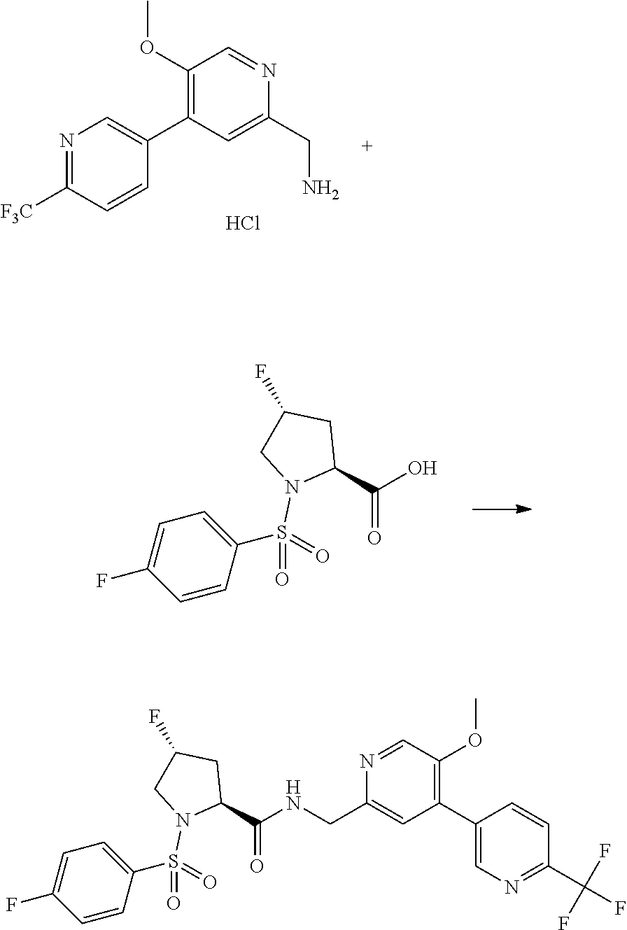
C1(C2=C(OC)C=NC(CNC(C3CC(F)CN3S(=O)(=O)C3=CC=C(F)C=C3)=O)=C2)=CN=C(C(F)(F)F)C=C1.N1=C([F3C])C=CC(C2=C(OC)C=NC(CN)=C2)=C1.Cl.OC(C1CC(F)CN1S(=O)(=O)C1=CC=C(F)C=C1)=O
